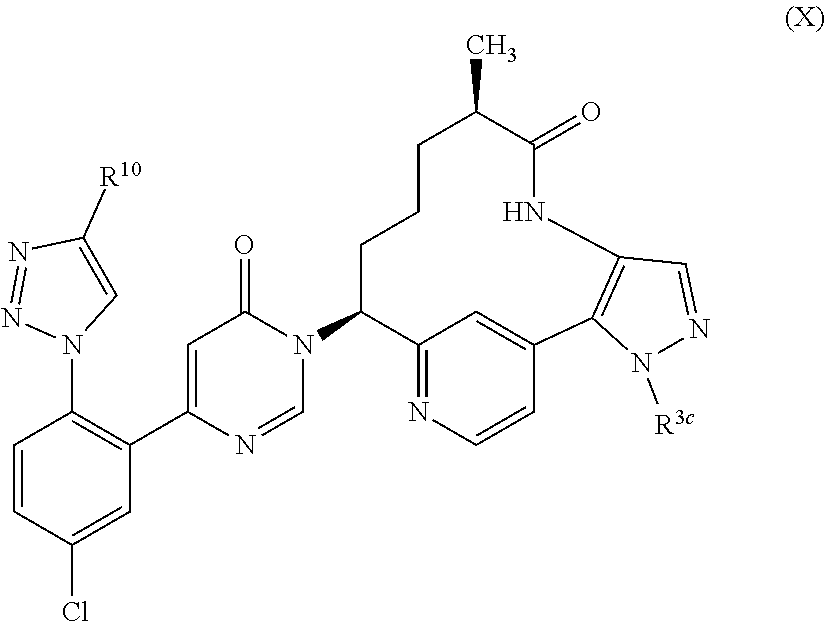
N1(C2C3=NC=CC(=C3)C3=C(NC(=O)C(C)CCC2)C=NN3[R3c])C=NC(C2=C(N3N=NC([R10])=C3)C=CC(Cl)=C2)=CC1=O
